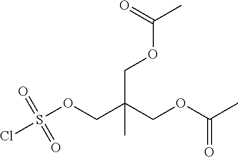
C(OC(=O)C)C(COC(=O)C)(C)COS(=O)(Cl)=O
